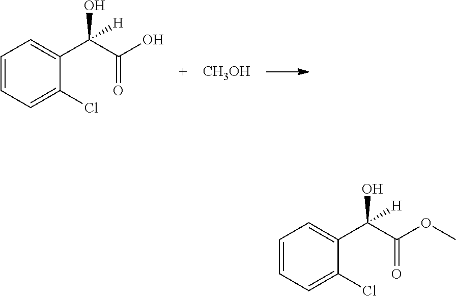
C1=CC=C(Cl)C(C(C(O)=O)(O)[H])=C1.[CH3OH].C1=CC=C(Cl)C(C(C(OC)=O)(O)[H])=C1
